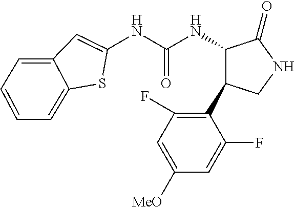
N(C(NC1C(C2=C(F)C=C([MeO])C=C2F)CNC1=O)=O)C1=CC2=CC=CC=C2S1
